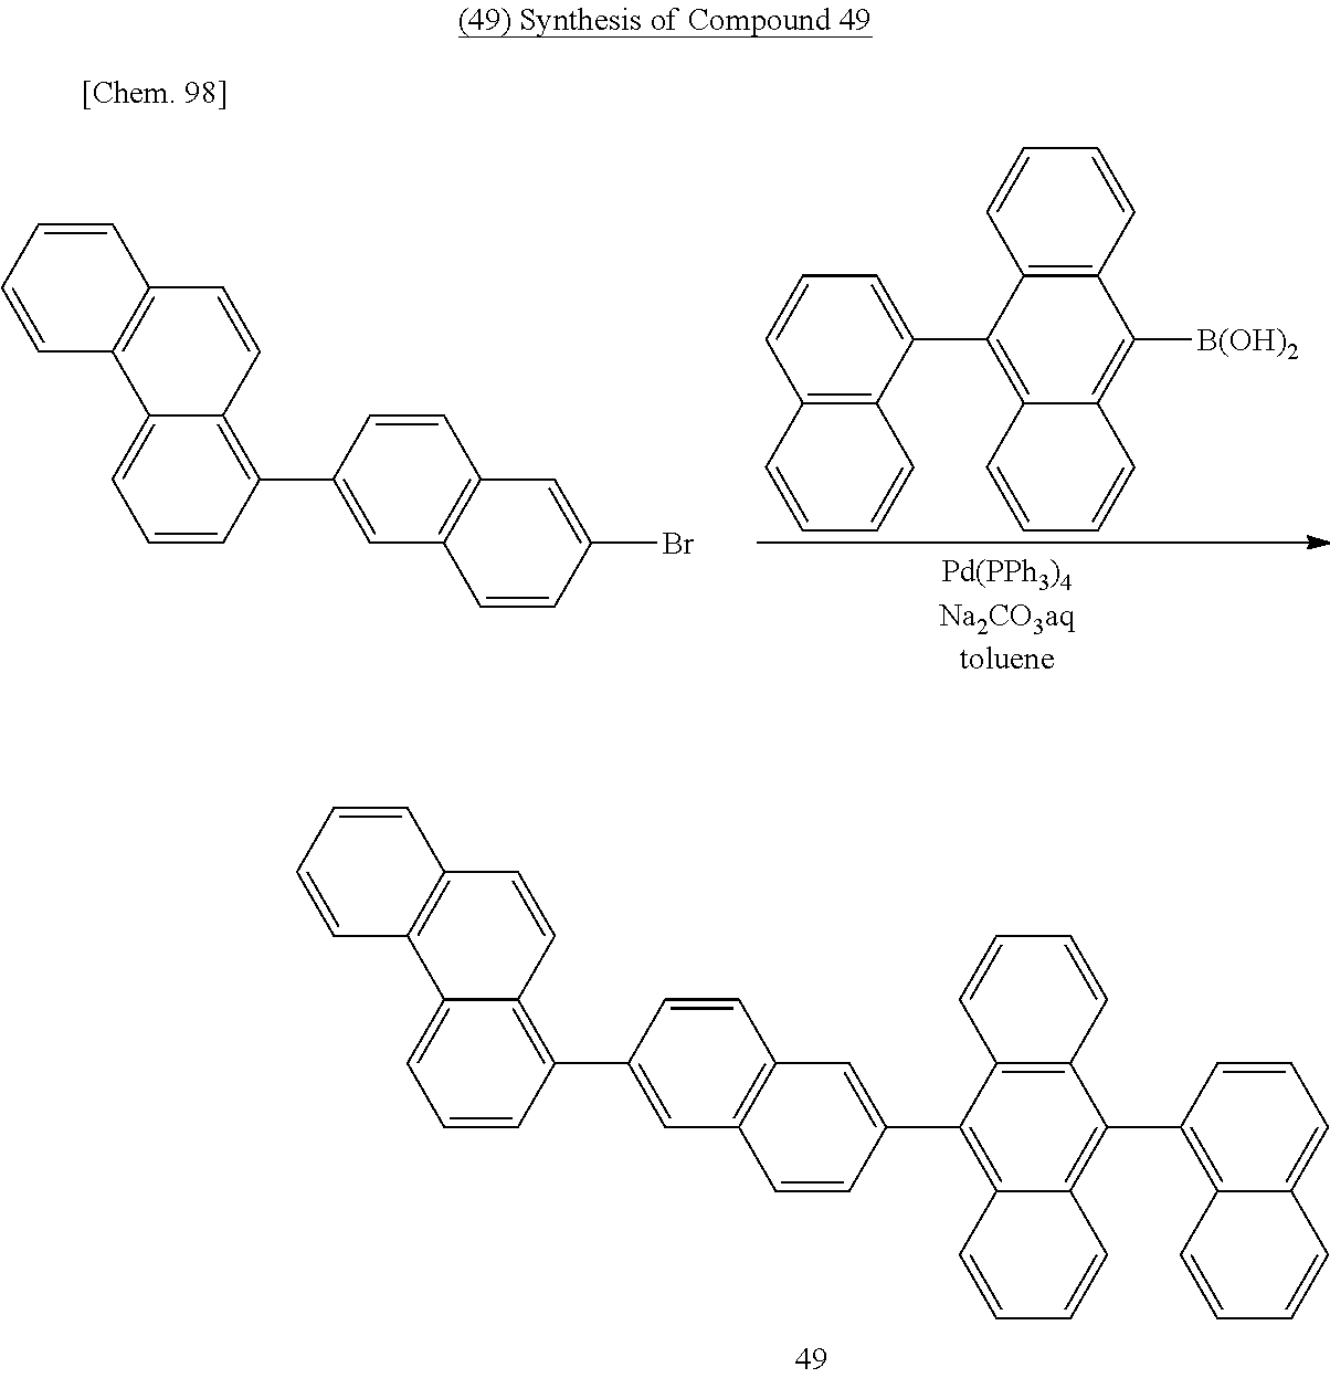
C1=CC(C2=CC3=C(C=C2)C=C(Br)C=C3)=C2C(=C1)C1=C(C=C2)C=CC=C1.C12=C(C=CC=C1)C([B(OH)2])=C1C(=C2C2=CC=CC3=C2C=CC=C3)C=CC=C1.C12=C(C(C3=CC4=C(C=C3)C=C(C3=C5C(=CC=C3)C3=C(C=C5)C=CC=C3)C=C4)=C3C(=C1C1=C4C(=CC=C1)C=CC=C4)C=CC=C3)C=CC=C2
